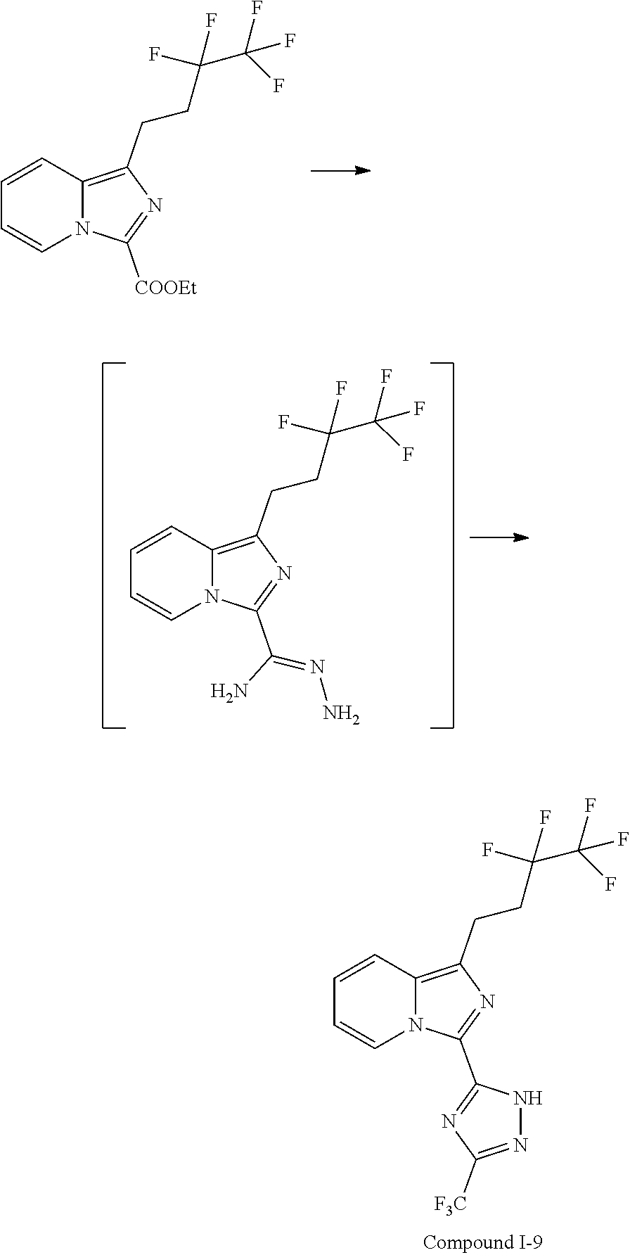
C1=CN2C(=C(CCC(F)(F)C(F)(F)F)N=C2[COOEt])C=C1.C1=CN2C(=C(CCC(F)(F)C(F)(F)F)N=C2C(N)=NN)C=C1.N1=C(C2=NC([F3C])=NN2)N2C(=C1CCC(F)(F)C(F)(F)F)C=CC=C2
